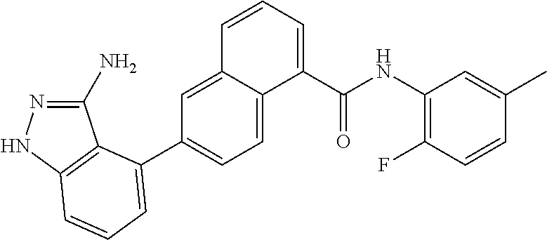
C1(N)=NNC2=C1C(C1=CC=C3C(=C1)C=CC=C3C(NC1=C(F)C=CC(C)=C1)=O)=CC=C2
